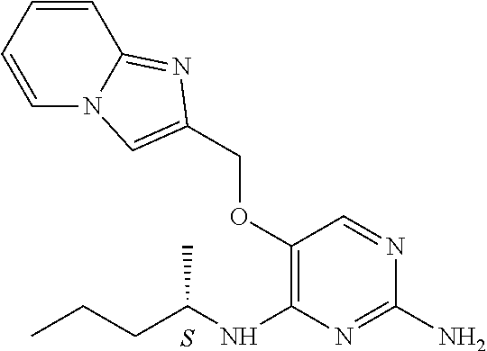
C1(N)=NC(NC(CCC)C)=C(OCC2=CN3C=CC=CC3=N2)C=N1.S
